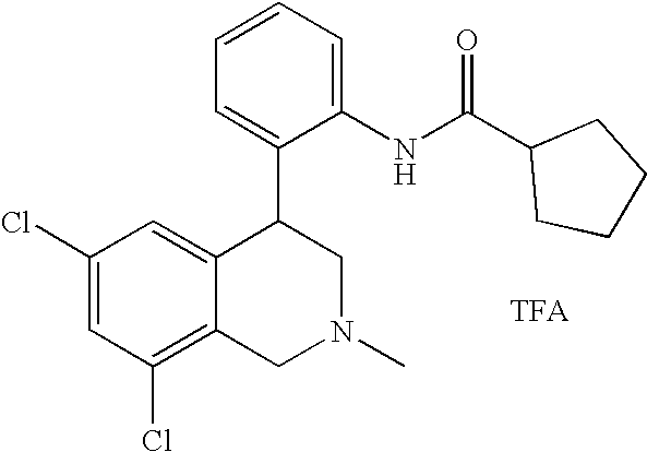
C1(Cl)=C2C(=CC(Cl)=C1)C(C1=CC=CC=C1NC(=O)C1CCCC1)CN(C)C2
